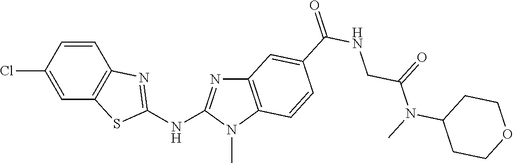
ClC1=CC2=C(C=C1)N=C(NC1=NC3=C(N1C)C=CC(C(NCC(N(C1CCOCC1)C)=O)=O)=C3)S2
